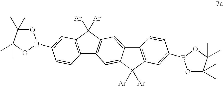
C12=C(C([Ar])([Ar])C3=C1C=C1C(=C3)C3=C(C1([Ar])[Ar])C=C(B1OC(C)(C)C(C)(C)O1)C=C3)C=C(B1OC(C)(C)C(C)(C)O1)C=C2
